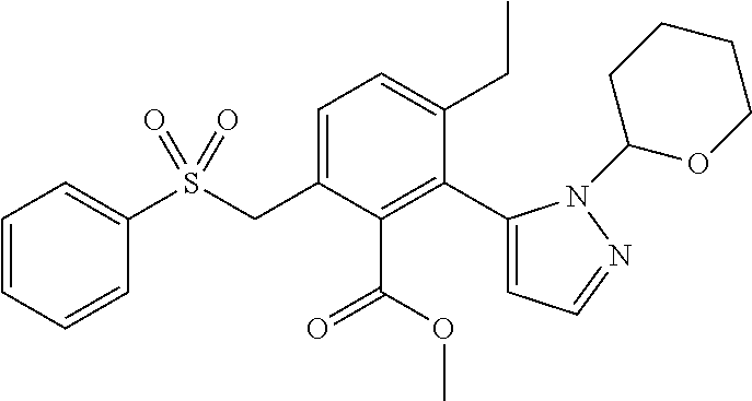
C1=CC=CC=C1S(CC1=CC=C(CC)C(C2=CC=NN2C2OCCCC2)=C1C(OC)=O)(=O)=O
